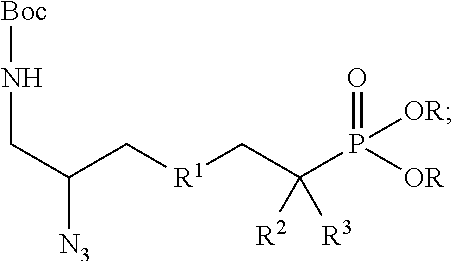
C(C(C[R1]CC(P([OR])(=O)[OR])([R2])[R3])[N3])N[Boc]
